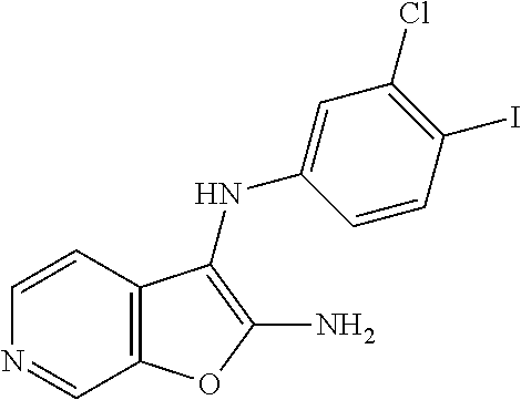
C12=C(C=CN=C1)C(NC1=CC(Cl)=C(I)C=C1)=C(N)O2
